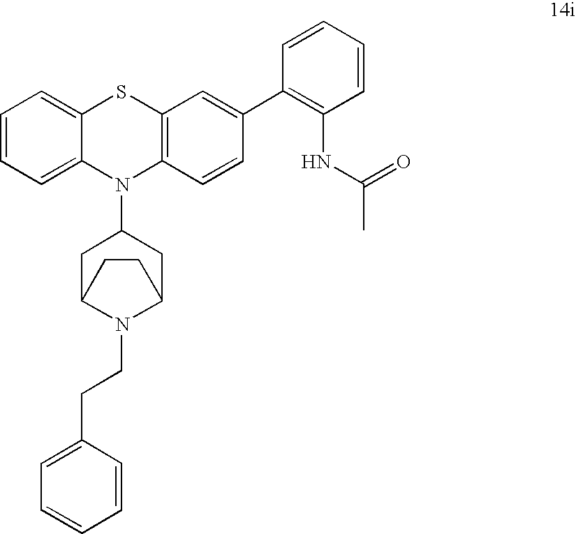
C1=CC=C2C(=C1)SC1=C(N2C2CC3N(CCC4=CC=CC=C4)C(C2)CC3)C=CC(C2=C(NC(C)=O)C=CC=C2)=C1
